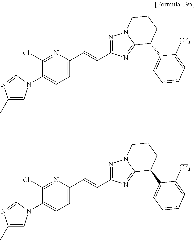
C1=C(C=CC2=NN3C(=N2)C(C2=CC=CC=C2[CF3])CCC3)N=C(Cl)C(N2C=C(C)N=C2)=C1.C1=C(C=CC2=NN3C(=N2)C(C2=CC=CC=C2[CF3])CCC3)N=C(Cl)C(N2C=C(C)N=C2)=C1
